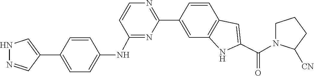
C1=CC2=C(C=C1C1=NC=CC(NC3=CC=C(C4=CNN=C4)C=C3)=N1)NC(C(=O)N1CCCC1[CN])=C2
